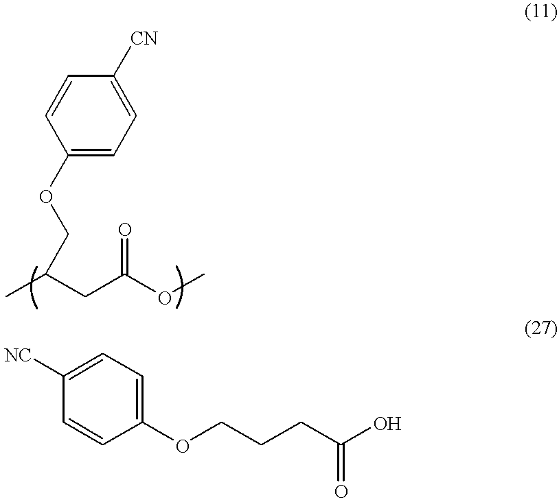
C(C(OC)=O)C(C)COC1=CC=C([CN])C=C1.C1=CC(OCCCC(O)=O)=CC=C1[NC]
